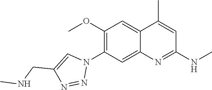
C12=CC(OC)=C(N3C=C(CNC)N=N3)C=C1N=C(NC)C=C2C
